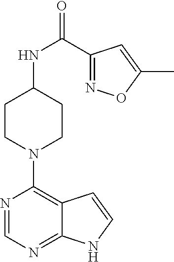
C1(C(NC2CCN(C3=C4C(=NC=N3)NC=C4)CC2)=O)=NOC(C)=C1
